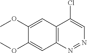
C12=C(N=NC=C1Cl)C=C(OC)C(OC)=C2
